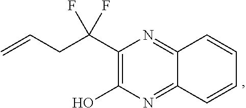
C1(C(CC=C)(F)F)=C(O)N=C2C(=N1)C=CC=C2
